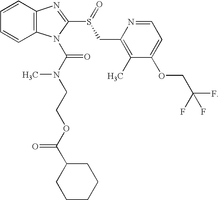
C12=C(C=CC=C1)N=C(S(=O)CC1=C(C)C(OCC(F)(F)F)=CC=N1)N2C(N(CCOC(C1CCCCC1)=O)C)=O
